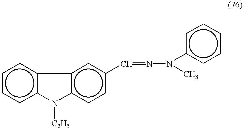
c1cc2c(cc1)-c1c(ccc(C=NN(c3ccccc3)C)c1)N2[C2H5]
